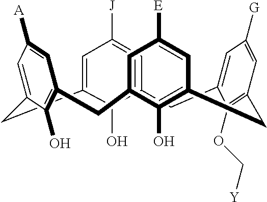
C12=CC([J])=CC(=C1O)CC1=CC([G])=CC(=C1OC[Y])CC1=C(O)C(=CC([E])=C1)CC1=C(O)C(=CC([A])=C1)C2
